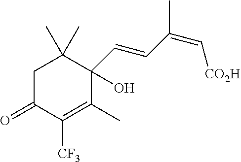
C1C(=O)C([CF3])=C(C)C(C=CC(=C[CO2H])C)(O)C1(C)C
